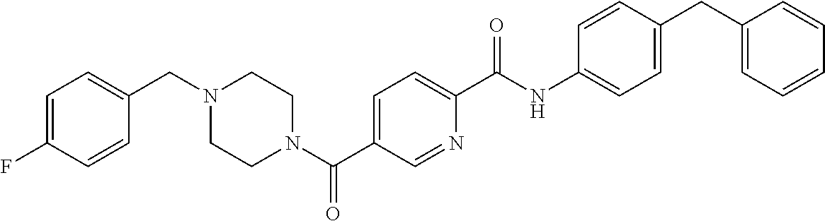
C1(F)=CC=C(CN2CCN(C(C3=CC=C(C(NC4=CC=C(CC5=CC=CC=C5)C=C4)=O)N=C3)=O)CC2)C=C1
